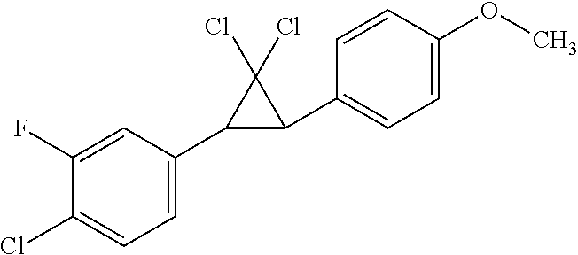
C1(F)=CC(C2C(C3=CC=C(OC)C=C3)C2(Cl)Cl)=CC=C1Cl
